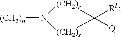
N1([(CH2)n])[(CH2)r]C([Rb])([Q])[(CH2)s]1
